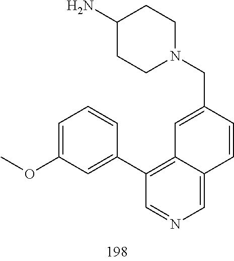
C1(N)CCN(CC2=CC3=C(C4=CC(OC)=CC=C4)C=NC=C3C=C2)CC1
